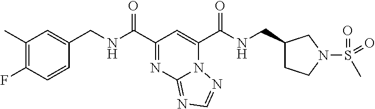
C1(C)=C(F)C=CC(CNC(C2=NC3=NC=NN3C(C(NCC3CCN(S(C)(=O)=O)C3)=O)=C2)=O)=C1
